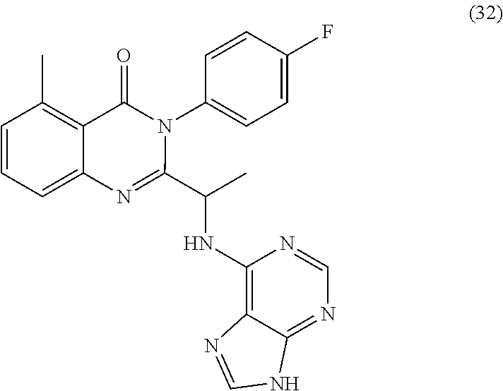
C1=CC=C2C(=C1C)C(=O)N(C1=CC=C(F)C=C1)C(C(C)NC1=C3C(=NC=N1)NC=N3)=N2
